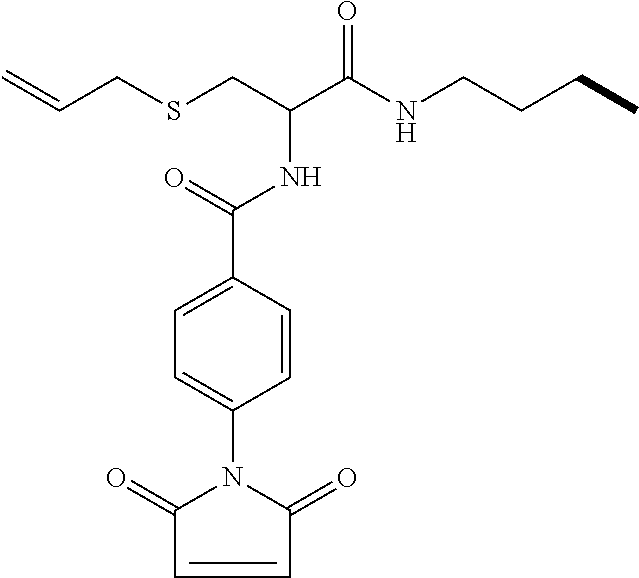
C=CCSCC(C(NCCCC)=O)NC(=O)C1=CC=C(N2C(=O)C=CC2=O)C=C1
